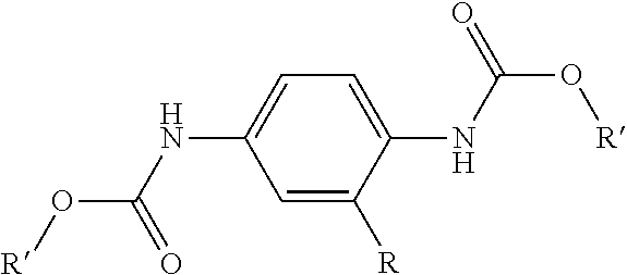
C1(NC(O[R])=O)=CC=C(NC(O[R])=O)C([R])=C1
